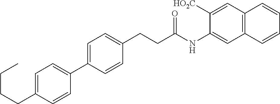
C1=C(C2=CC=C(CCCC)C=C2)C=CC(CCC(NC2=CC3=C(C=C2[HO2C])C=CC=C3)=O)=C1
